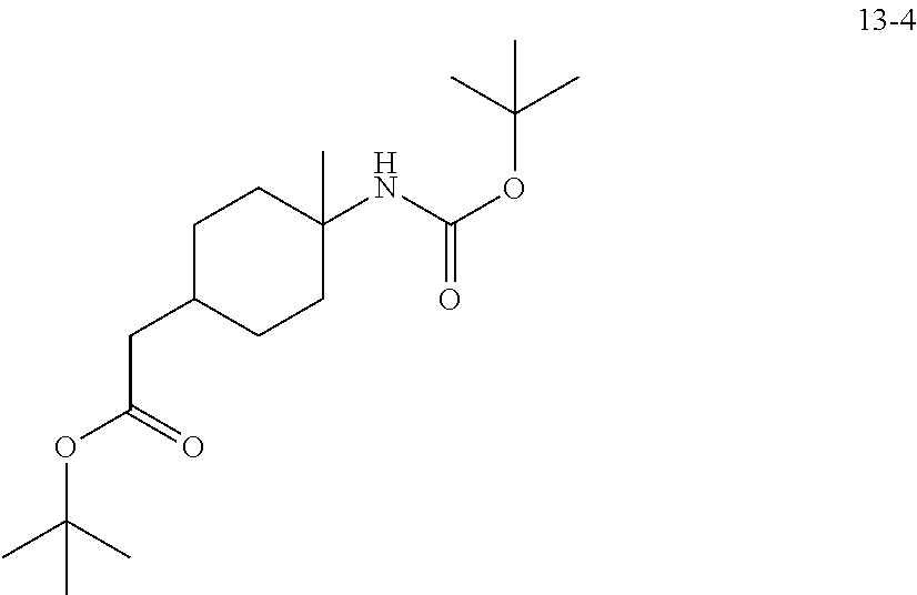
C1C(CC(=O)OC(C)(C)C)CCC(NC(OC(C)(C)C)=O)(C)C1
